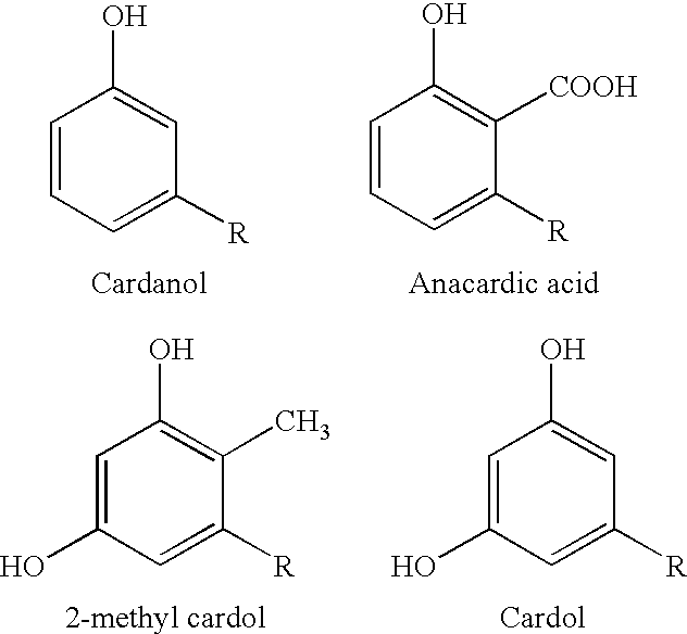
C1=CC=C([R])C=C1O.C1=CC=C([R])C([COOH])=C1O.C1=C(O)C=C([R])C(C)=C1O.C1=C(O)C=C([R])C=C1O
